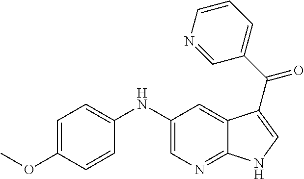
C1(NC2=CC=C(OC)C=C2)=CN=C2C(=C1)C(C(C1=CC=CN=C1)=O)=CN2
